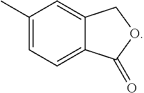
C1(C)=CC=C2C(=C1)COC2=O
